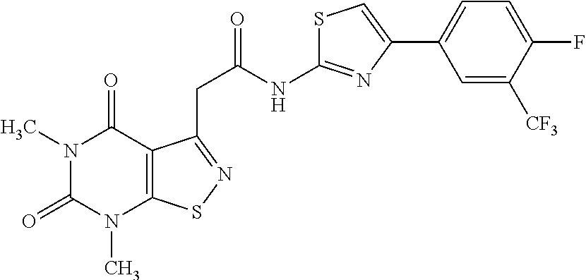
N1(C)C(=O)N(C)C2=C(C1=O)C(CC(NC1=NC(C3=CC=C(F)C([CF3])=C3)=CS1)=O)=NS2
